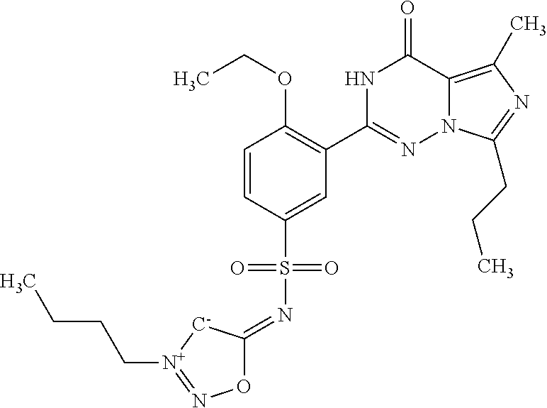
CCOC1=C(C2=NN3C(=C(C)N=C3CCC)C(=O)N2)C=C(S(=O)(=O)N=C2ON=[N+](CCCC)[C-]2)C=C1
